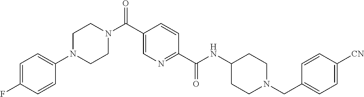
C1N(C2=CC=C(F)C=C2)CCN(C(C2=CN=C(C(NC3CCN(CC4=CC=C([CN])C=C4)CC3)=O)C=C2)=O)C1
